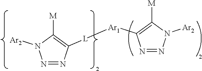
N1=NN([Ar2])C([M])=C1[Ar1][L]C1=C([M])N([Ar2])N=N1
